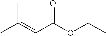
CC(=CC(OCC)=O)C
